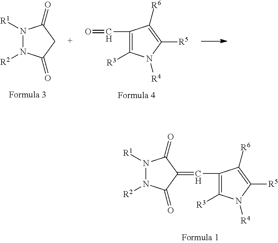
C1(C=C2C(=O)N([R2])N([R1])C2=O)=C([R3])N([R4])C([R5])=C1[R6].N1([R1])N([R2])C(=O)CC1=O.C1(C=O)=C([R3])N([R4])C([R5])=C1[R6]
